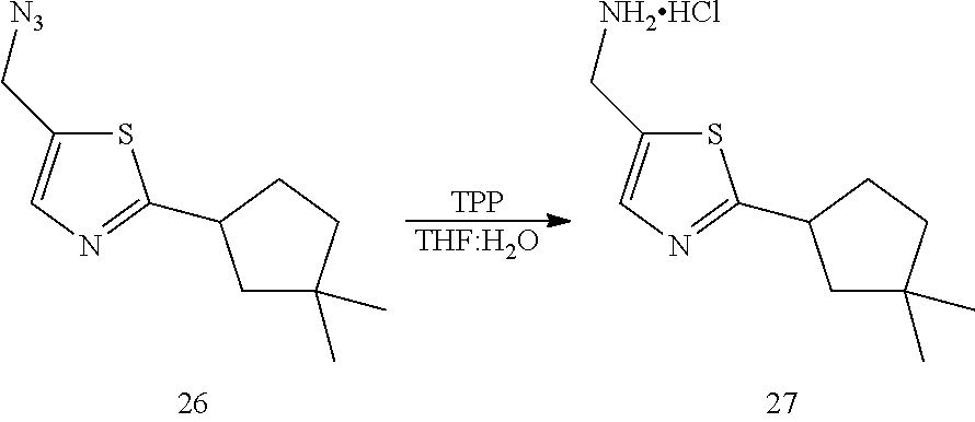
S1C(C[N3])=CN=C1C1CC(C)(C)CC1.[TPP].[THF:H2O].S1C(C[NH2HCl])=CN=C1C1CC(C)(C)CC1
